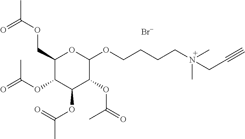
C1(COC(=O)C)C(OC(=O)C)C(OC(=O)C)C(OC(=O)C)C(OCCCCN(C)(CC#C)C)O1.[Br-]
